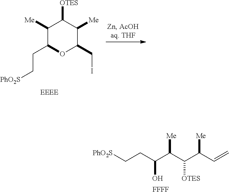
C1([Me])C(CC[PhO2S])OC(CI)C([Me])C1[OTES].[EEEE].C(C([Me])C(C([Me])C(CC[PhO2S])O)[OTES])=C.[FFFF]
